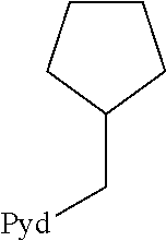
C1CCC(C[Pyd])C1
